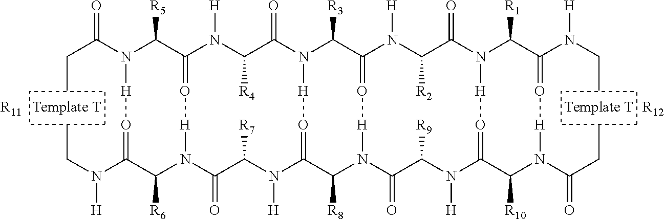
C(C(N1C([R5])C2=O[H]N(C([R6])C(N(CC)[H])=O[H]1)C(=O)C([R7])N([H])C1=O[H]N(C(=O)C([R4])N2[H])C([R3])C2=O[H]N(C1[R8])C(=O)C([R9])N([H])C1=O[H]N(C(=O)C([R2])N2[H])C([R1])C(N(CC)[H])=O[H]N(C(CC)=O)C1[R10])=O)C.[R11].[R12]
